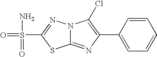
C12=NC(C3=CC=CC=C3)=C(Cl)N1N=C(S(N)(=O)=O)S2
